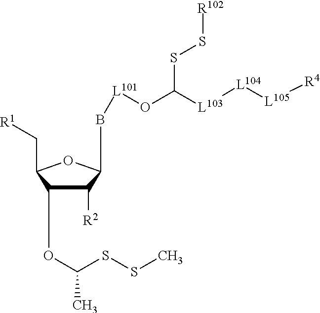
C1([R2])C(OC(SSC)C)C(C[R1])OC1B[L101]OC([L103][L104][L105][R4])SS[R102]
